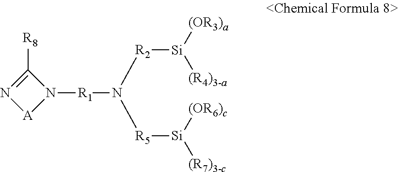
C1([R8])=N[A]N1[R1]N([R2][Si]([(OR3)a])[(R4)3-a])[R5][Si]([(OR6)c])[(R7)3-c]
